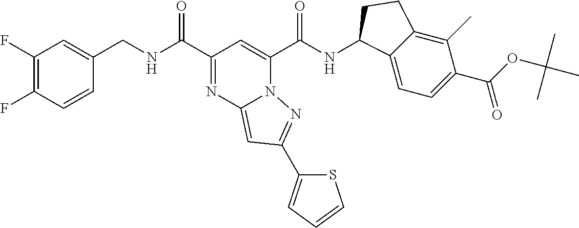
C(=O)(NC1C2=CC=C(C(OC(C)(C)C)=O)C(C)=C2CC1)C1=CC(C(=O)NCC2=CC(F)=C(F)C=C2)=NC2=CC(C3=CC=CS3)=NN21
